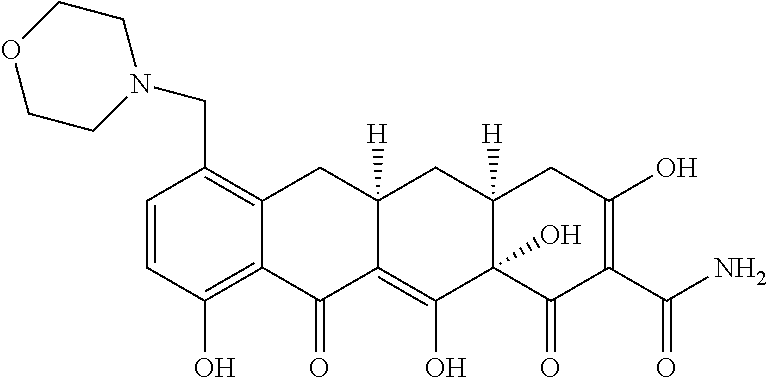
C1=CC(O)=C2C(=C1CN1CCOCC1)CC1([H])C(=C(O)C3(O)C([H])(C1)CC(O)=C(C(N)=O)C3=O)C2=O
